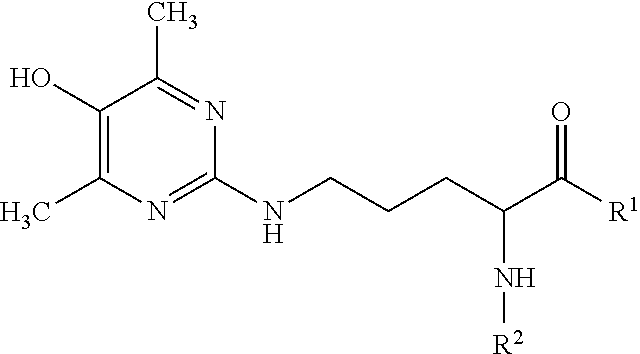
C1(O)=C(C)N=C(NCCCC(N[R2])C([R1])=O)N=C1C
